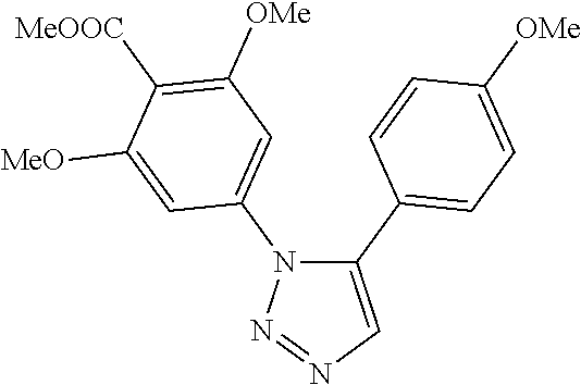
C1(C2=CC=C([OMe])C=C2)=CN=NN1C1=CC([OMe])=C([MeOOC])C([MeO])=C1
